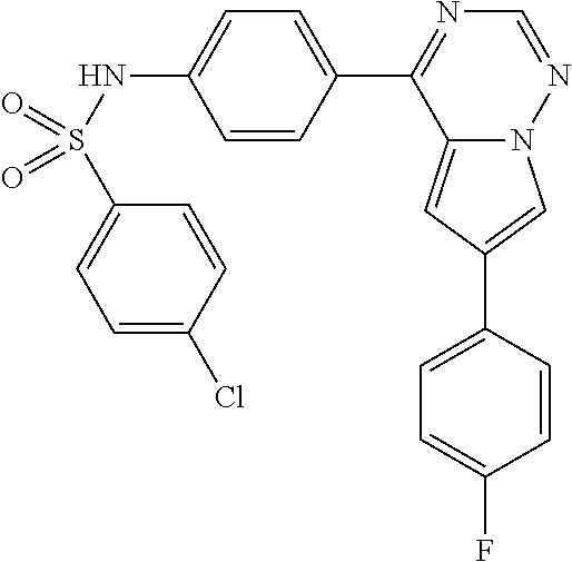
C12=CC(C3=CC=C(F)C=C3)=CN1N=CN=C2C1=CC=C(NS(=O)(C2=CC=C(Cl)C=C2)=O)C=C1
